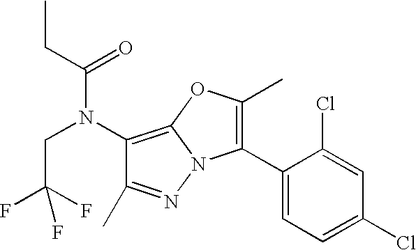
C1(N(CC(F)(F)F)C(CC)=O)=C2N(N=C1C)C(C1=CC=C(Cl)C=C1Cl)=C(C)O2
